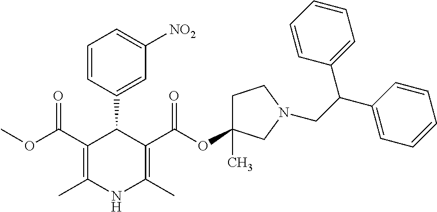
C1=CC(C2C(C(OC)=O)=C(C)NC(C)=C2C(=O)OC2(C)CCN(CC(C3=CC=CC=C3)C3=CC=CC=C3)C2)=CC([NO2])=C1
